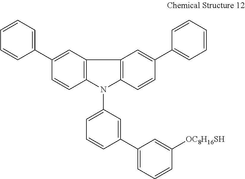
C12=C(N(C3=CC=CC(C4=CC=CC([OC8H16SH])=C4)=C3)C3=C1C=C(C1=CC=CC=C1)C=C3)C=CC(C1=CC=CC=C1)=C2
